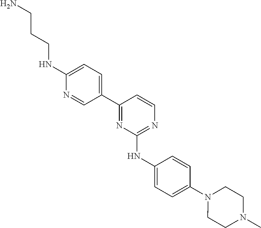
C1(C2=CC=C(NCCCN)N=C2)=NC(NC2=CC=C(N3CCN(C)CC3)C=C2)=NC=C1
